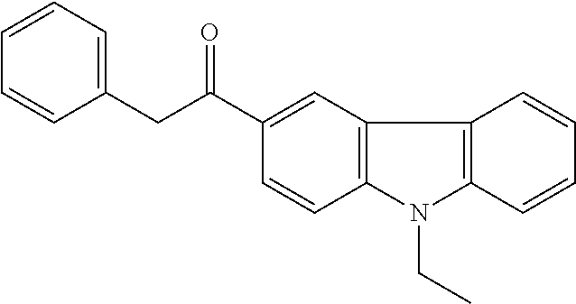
C1(C(CC2=CC=CC=C2)=O)=CC2=C(C=C1)N(CC)C1=C2C=CC=C1
